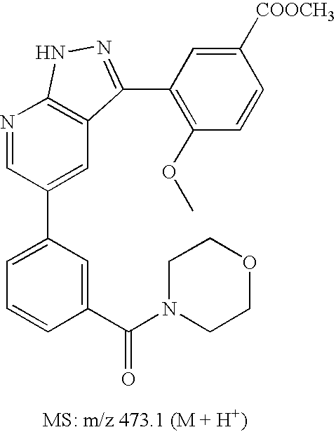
N1=CC(C2=CC=CC(C(N3CCOCC3)=O)=C2)=CC2=C1NN=C2C1=C(OC)C=CC([COOCH3])=C1
